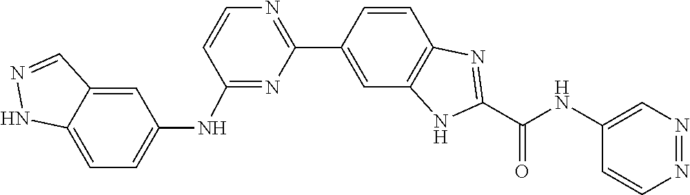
C1=CC2=C(C=C1C1=NC=CC(NC3=CC=C4NN=CC4=C3)=N1)NC(C(=O)NC1=CN=NC=C1)=N2
